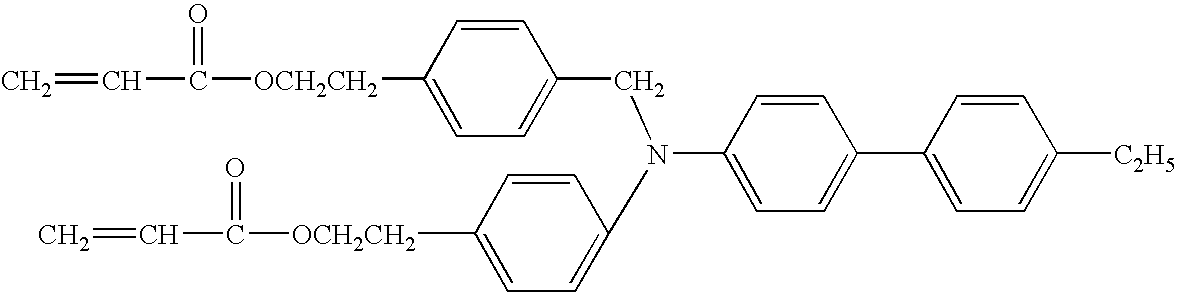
C=CC([OCH2CH2]C1=CC=C(CN(C2=CC=C([OCH2CH2]C(=O)C=C)C=C2)C2=CC=C(C3=CC=C([C2H5])C=C3)C=C2)C=C1)=O
